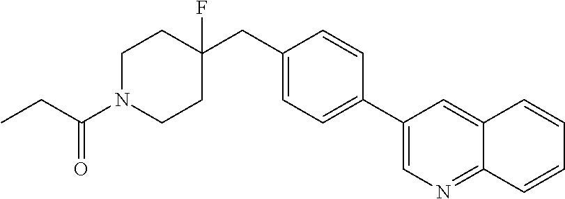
C1N(C(CC)=O)CCC(CC2=CC=C(C3=CN=C4C(=C3)C=CC=C4)C=C2)(F)C1
